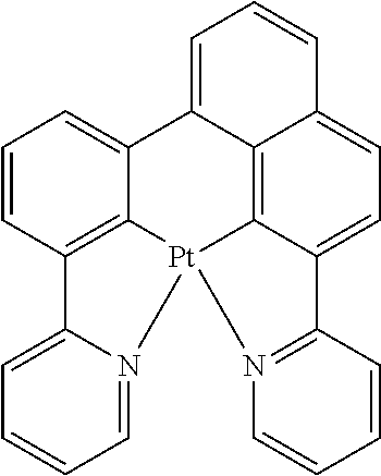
C12=C3C(=CC=C1)C1=CC=CC4=CC=C5C(=C41)[Pt]3(N1=CC=CC=C21)N1=C5C=CC=C1
